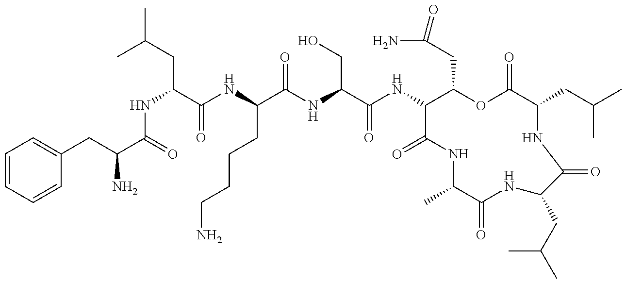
C1=CC=CC(CC(C(=O)NC(CC(C)C)C(NC(C(NC(CO)C(NC2C(CC(N)=O)OC(=O)C(CC(C)C)NC(=O)C(CC(C)C)NC(=O)C(C)NC2=O)=O)=O)CCCCN)=O)N)=C1
